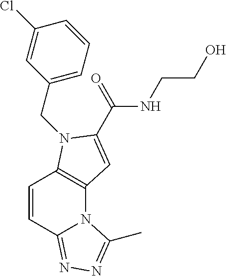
C1=CC2=NN=C(C)N2C2=C1N(CC1=CC=CC(Cl)=C1)C(C(=O)NCCO)=C2
